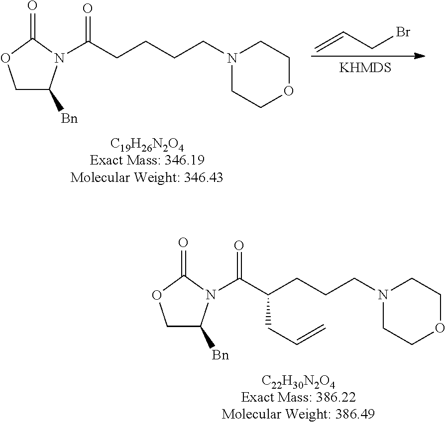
C1C([Bn])N(C(C(CCCN2CCOCC2)CC=C)=O)C(=O)O1.C1C([Bn])N(C(CCCCN2CCOCC2)=O)C(=O)O1.C=CCBr
